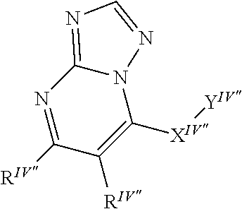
N12C(=NC=N1)N=C([RIV])C([RIV])=C2[XIV][YIV]
